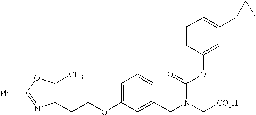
C1(CCOC2=CC=CC(CN(C[CO2H])C(=O)OC3=CC(C4CC4)=CC=C3)=C2)=C(C)OC([Ph])=N1
